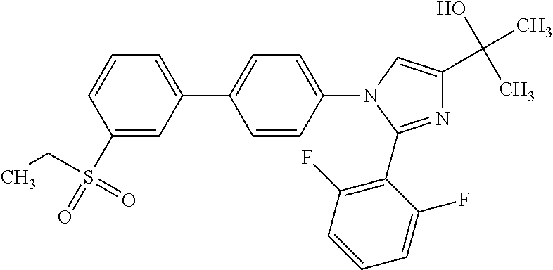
C1(S(CC)(=O)=O)=CC(C2=CC=C(N3C(C4=C(F)C=CC=C4F)=NC(C(O)(C)C)=C3)C=C2)=CC=C1
